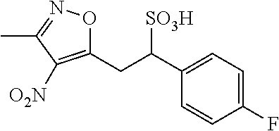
C1(CC(C2=CC=C(F)C=C2)[SO3H])=C([O2N])C(C)=NO1
